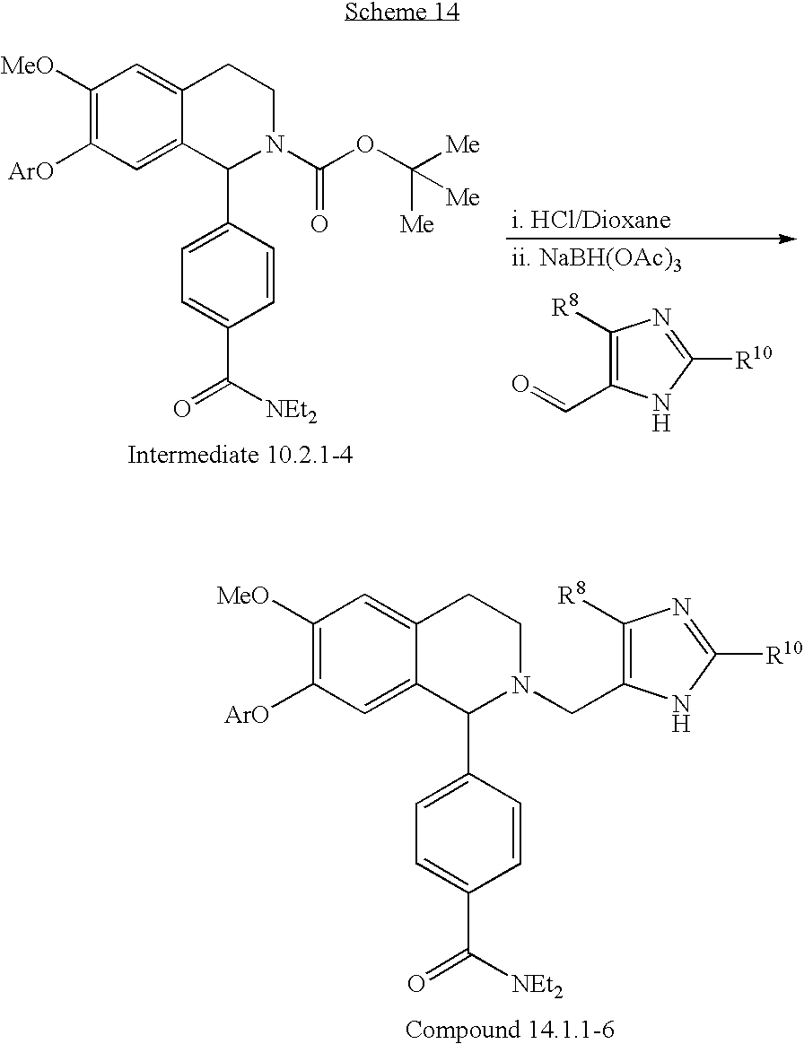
C1([MeO])=C([ArO])C=C2C(=C1)CCN(CC1=C([R8])N=C([R10])N1)C2C1=CC=C(C([NEt2])=O)C=C1.C1([MeO])=C([ArO])C=C2C(=C1)CCN(C(OC([Me])([Me])[Me])=O)C2C1=CC=C(C([NEt2])=O)C=C1.[i. HCl/Dioxane].[ii. NaBH(OAc)3].C1([R10])=NC([R8])=C(C=O)N1
